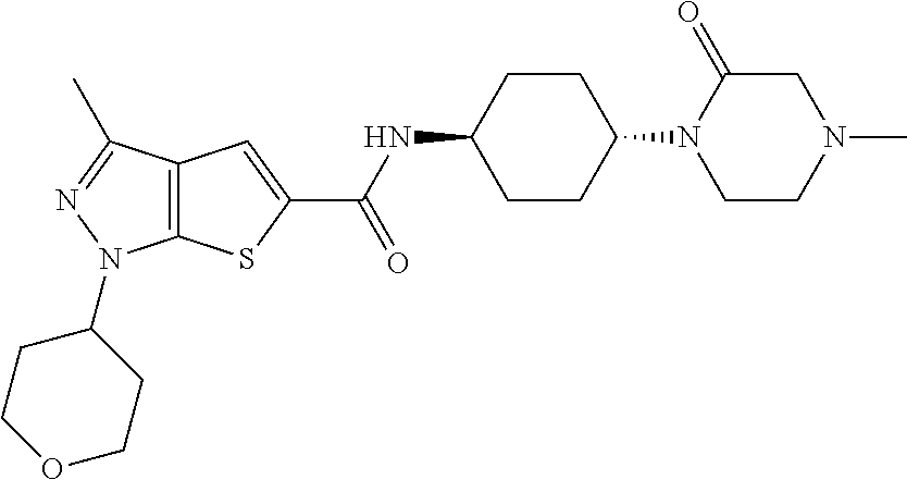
C12=C(SC(C(NC3CCC(N4C(=O)CN(C)CC4)CC3)=O)=C1)N(C1CCOCC1)N=C2C
